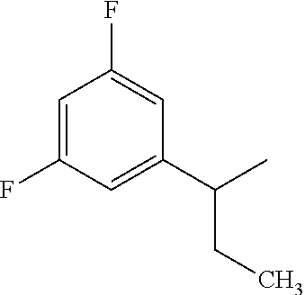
C1(C(C)CC)=CC(F)=CC(F)=C1
